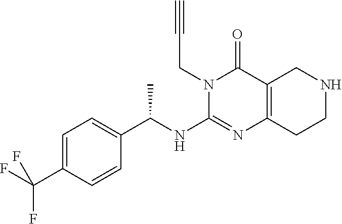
N1(CC#C)C(NC(C2=CC=C(C(F)(F)F)C=C2)C)=NC2=C(C1=O)CNCC2
